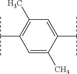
C1(C(C)C)=CC(C)=C(C(C)C)C=C1C
